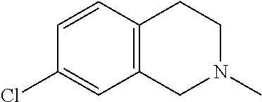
C12=C(C=CC(Cl)=C1)CCN(C)C2
